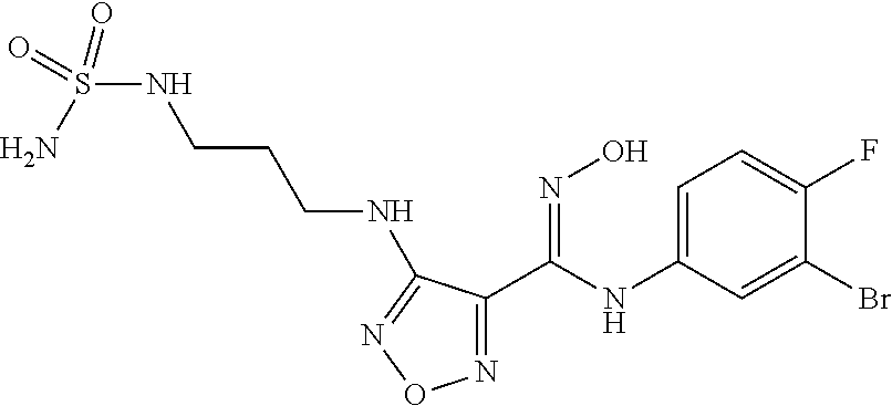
S(NCCCNC1=NON=C1C(NC1=CC=C(F)C(Br)=C1)=NO)(=O)(N)=O
